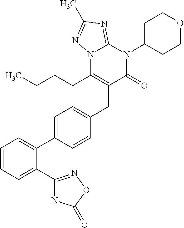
C1=CC=C(C2=NOC(=O)N2)C(C2=CC=C(CC3=C(CCCC)N4C(=NC(C)=N4)N(C4CCOCC4)C3=O)C=C2)=C1
